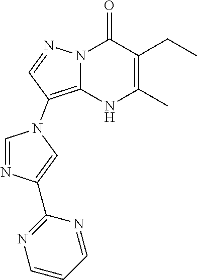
N12C(=C(N3C=NC(C4=NC=CC=N4)=C3)C=N1)NC(C)=C(CC)C2=O
